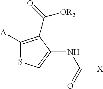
C1([A])=C(C(=O)[OR2])C(NC([X])=O)=CS1
